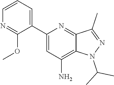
C1=C(C2=CC=CN=C2OC)N=C2C(=C1N)N(C(C)C)N=C2C
